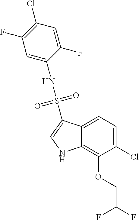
C12=CC=C(Cl)C(OCC(F)F)=C1NC=C2S(NC1=CC(F)=C(Cl)C=C1F)(=O)=O
